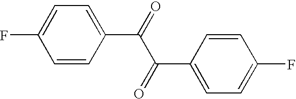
C1=CC(C(=O)C(C2=CC=C(F)C=C2)=O)=CC=C1F
